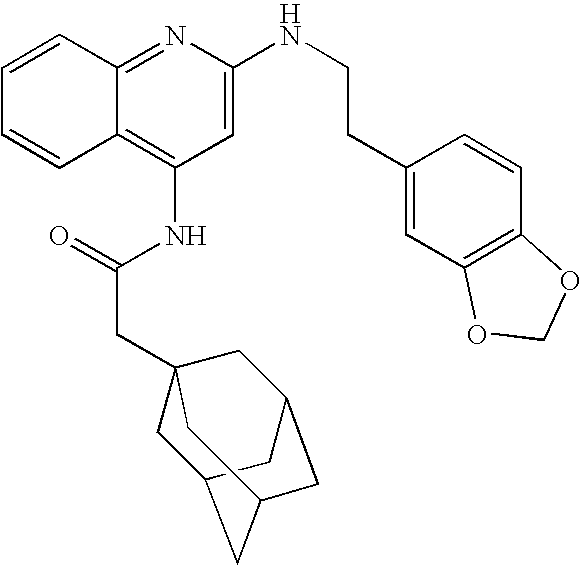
C12=NC(NCCC3=CC4=C(C=C3)OCO4)=CC(NC(CC34CC5CC(CC(C3)C5)C4)=O)=C1C=CC=C2
